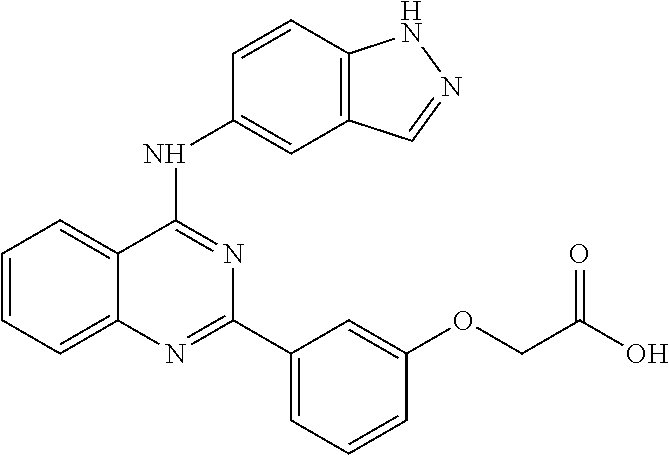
C1=CC=C2C(=C1)C(NC1=CC3=C(C=C1)NN=C3)=NC(C1=CC=CC(OCC(O)=O)=C1)=N2
